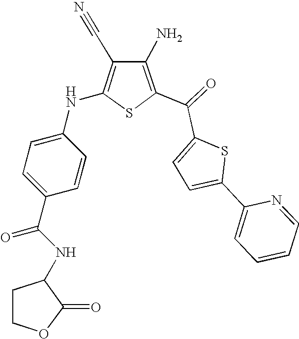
N(C1=C(C#N)C(N)=C(C(C2=CC=C(C3=CC=CC=N3)S2)=O)S1)C1=CC=C(C(NC2CCOC2=O)=O)C=C1
